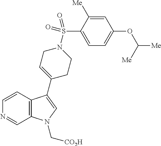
C12=C(C=CN=C1)C(C1=CCN(S(C3=CC=C(OC([Me])[Me])C=C3[Me])(=O)=O)CC1)=CN2C[CO2H]
